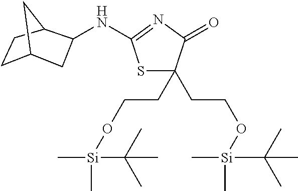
N(C1CC2CCC1C2)C1=NC(=O)C(CCO[Si](C)(C)C(C)(C)C)(CCO[Si](C)(C)C(C)(C)C)S1
